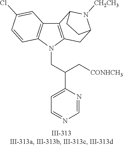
N1(CC(C2=CC=NC=N2)C[CONHCH3])C2=C(C3=C1C=CC(Cl)=C3)C1N([CH2CH3])C(C2)CC1
